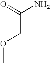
C(COC)(=O)N
